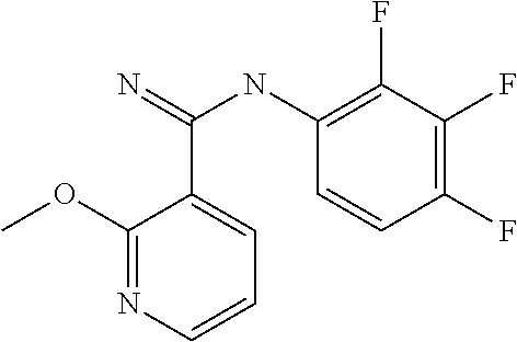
C1(OC)=NC=CC=C1C(=N)NC1=C(F)C(F)=C(F)C=C1
